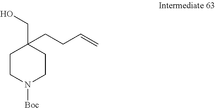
C1CN([Boc])CCC1(CO)CCC=C
